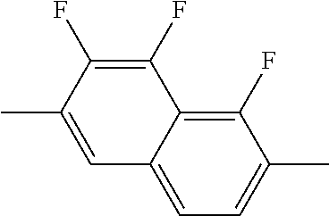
C1(F)=C2C(=CC=C1C)C=C(C)C(F)=C2F
